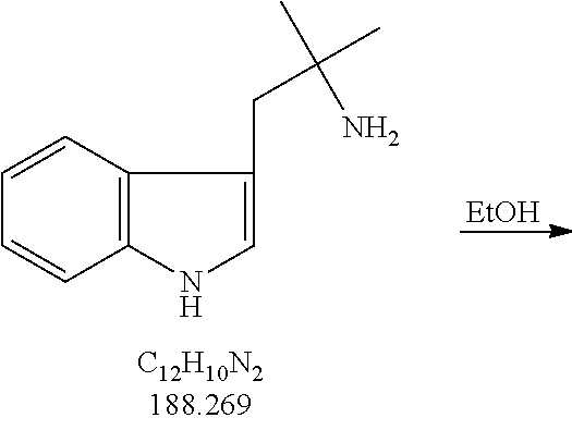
C1=CC2=C(C=C1)NC=C2CC(C)(C)N.[EtOH]
